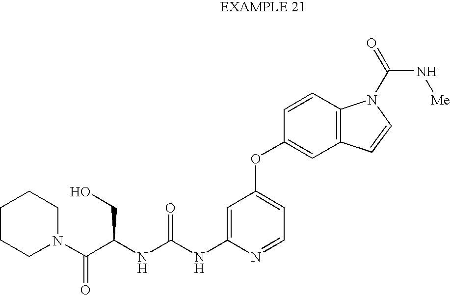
C1=C(NC(NC(C(N2CCCCC2)=O)CO)=O)N=CC=C1OC1=CC2=C(C=C1)N(C(N[Me])=O)C=C2
